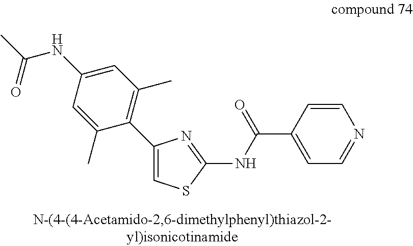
C1(NC(C)=O)=CC(C)=C(C2=CSC(NC(C3=CC=NC=C3)=O)=N2)C(C)=C1
